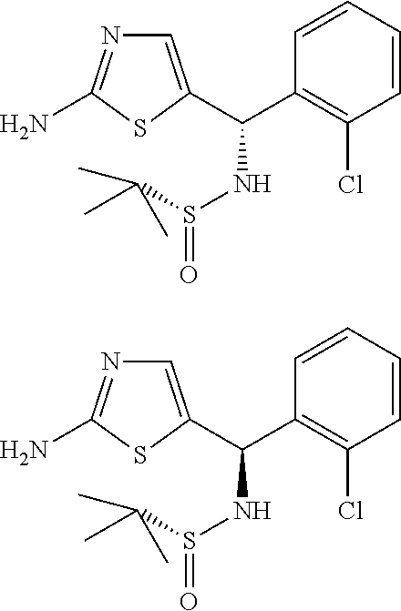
C1=C(C(C2=C(Cl)C=CC=C2)NS(=O)C(C)(C)C)SC(N)=N1.C1=C(C(C2=C(Cl)C=CC=C2)NS(=O)C(C)(C)C)SC(N)=N1
